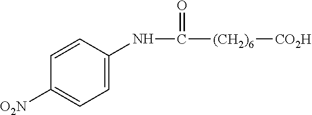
N(C([(CH2)6][CO2H])=O)C1=CC=C([O2N])C=C1
